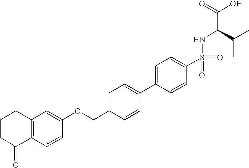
C12=C(C=CC(OCC3=CC=C(C4=CC=C(S(NC(C(C)C)C(=O)O)(=O)=O)C=C4)C=C3)=C1)C(=O)CCC2
